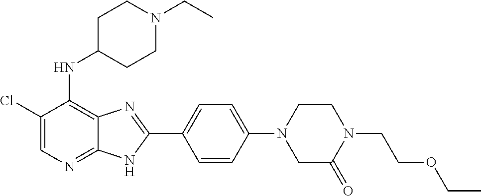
C1(Cl)=CN=C2C(=C1NC1CCN(CC)CC1)N=C(C1=CC=C(N3CCN(CCOCC)C(=O)C3)C=C1)N2
